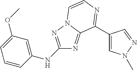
C1(NC2=CC(OC)=CC=C2)=NN2C(=N1)C(C1=CN(C)N=C1)=NC=C2
